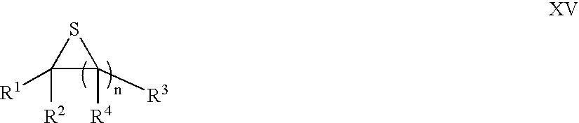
C1([R2])([R1])C([R4])([R3])S1
